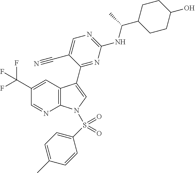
C1(C(F)(F)F)=CC2=C(N=C1)N(S(C1=CC=C(C)C=C1)(=O)=O)C=C2C1=NC(NC(C2CCC(O)CC2)C)=NC=C1C#N
